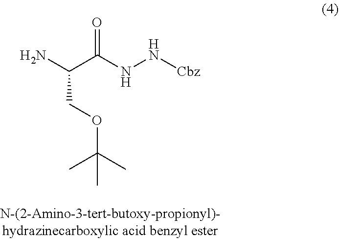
O=C(NN[Cbz])C(N)COC(C)(C)C
